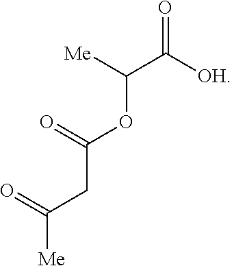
C(OC(CC(=O)[Me])=O)([Me])C([OH])=O
